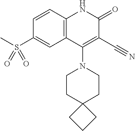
C1=CC2=C(C=C1S(C)(=O)=O)C(N1CCC3(CC1)CCC3)=C(C#N)C(=O)N2
